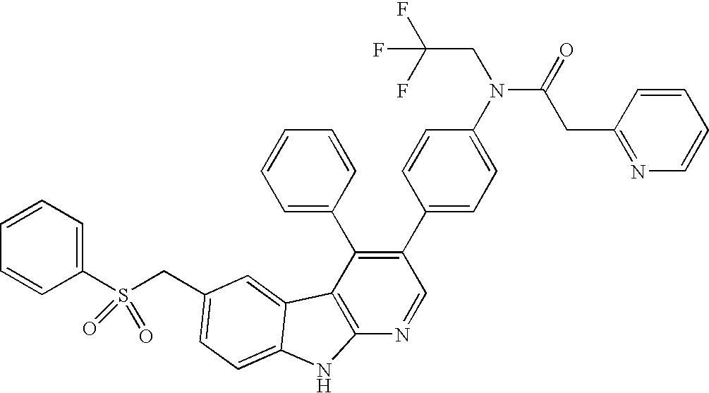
C(C1=CC=C2C(=C1)C1=C(N=CC(C3=CC=C(N(C(=O)CC4=NC=CC=C4)CC(F)(F)F)C=C3)=C1C1=CC=CC=C1)N2)S(C1=CC=CC=C1)(=O)=O
